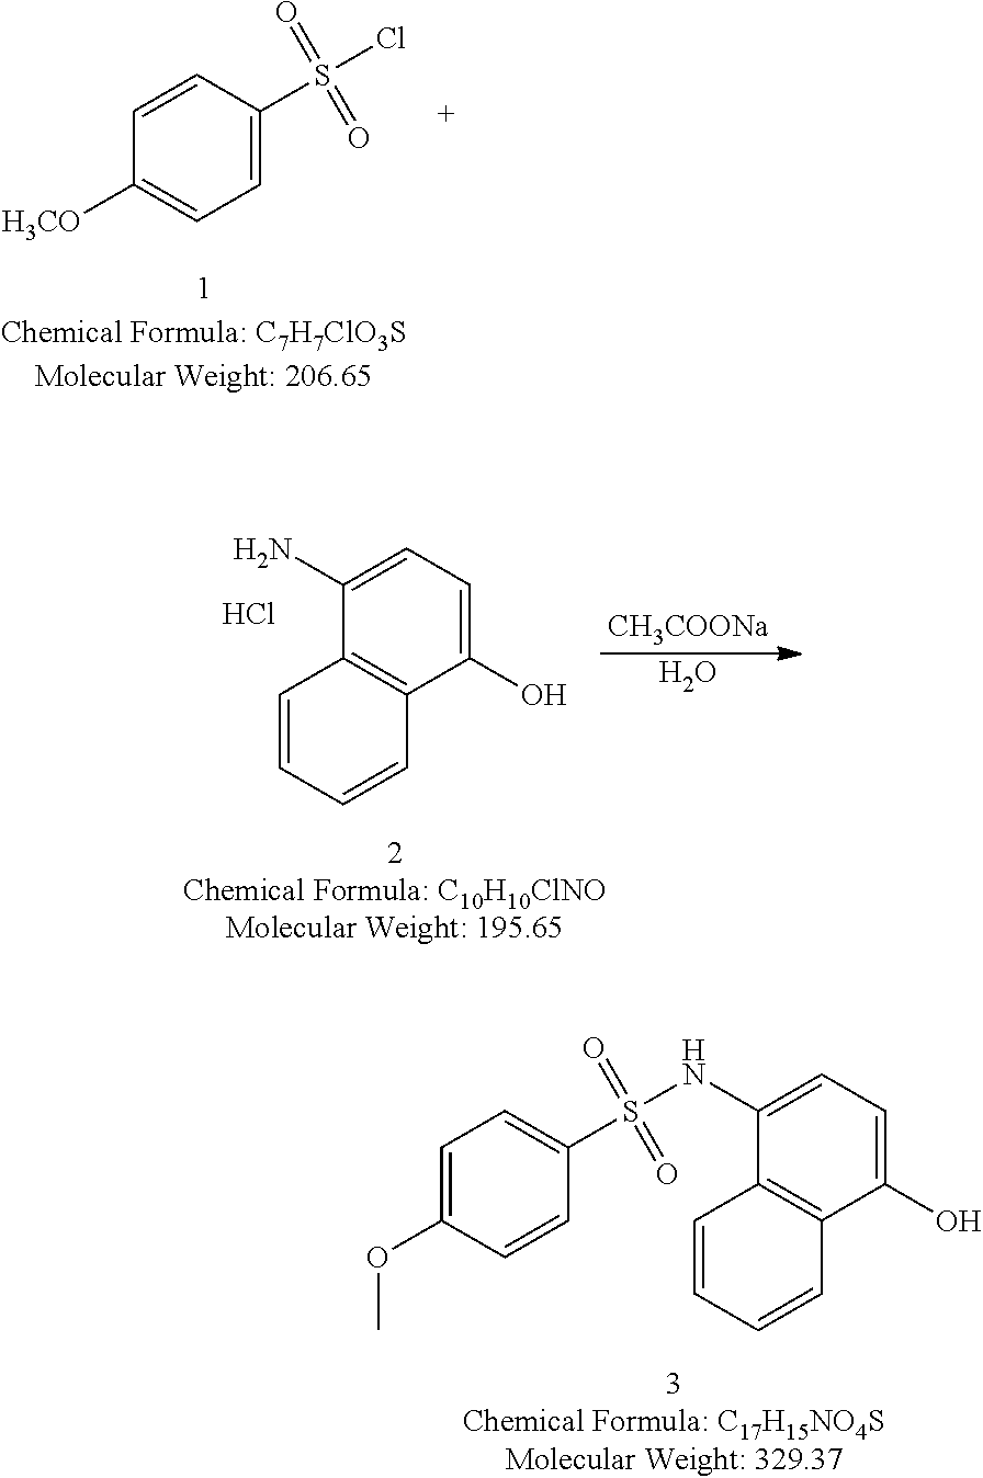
S(=O)(Cl)(C1=CC=C([H3CO])C=C1)=O.C1=CC2=C(C=C1)C(O)=CC=C2N.Cl.[CH3COONa].O.C1=CC2=C(C=C1)C(O)=CC=C2NS(C1=CC=C(OC)C=C1)(=O)=O
